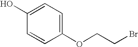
C1(O)=CC=C(OCCBr)C=C1
